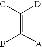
CC([D])=C([A])B
